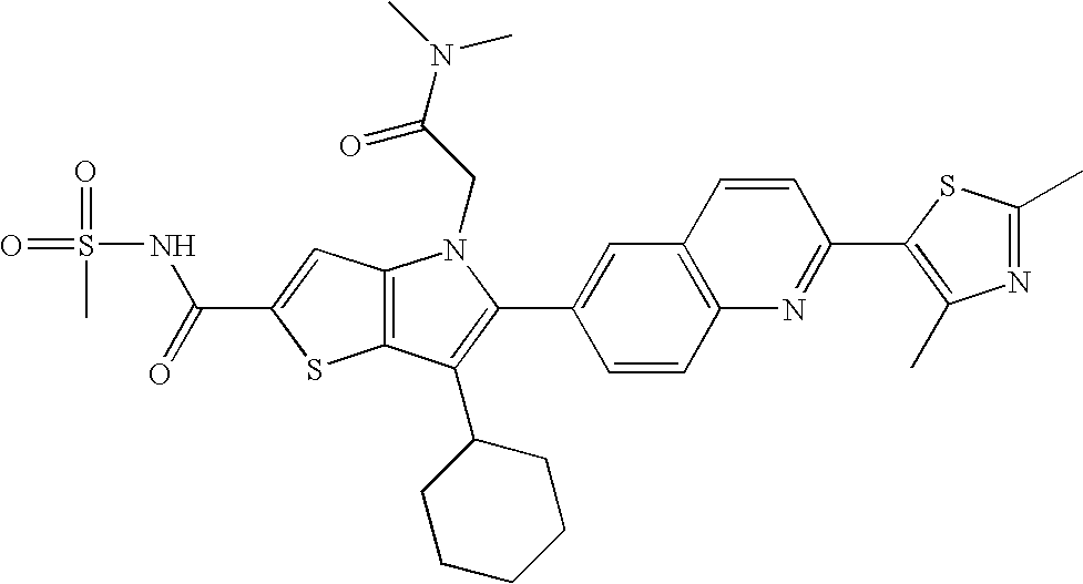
C(C1=CC2=C(S1)C(C1CCCCC1)=C(C1=CC3=C(C=C1)N=C(C1=C(C)N=C(C)S1)C=C3)N2CC(=O)N(C)C)(=O)NS(=O)(=O)C
